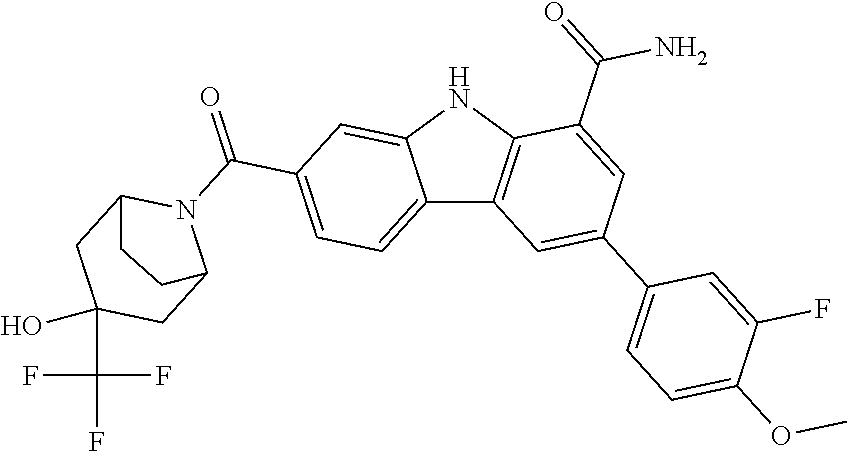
C12=CC=C(C(=O)N3C4CC(C(F)(F)F)(O)CC3CC4)C=C1NC1=C2C=C(C2=CC=C(OC)C(F)=C2)C=C1C(=O)N
